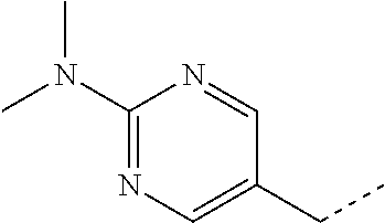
C1(N(C)C)=NC=C(CC)C=N1
